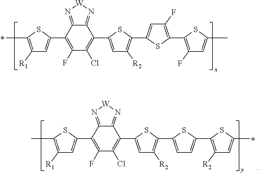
C1([R1])=C(C)SC(C2=C(F)C(Cl)=C(C3=CC([R2])=C(C4=CC(F)=C(C5=C(F)C=C(C)S5)S4)S3)C3=N[W]N=C23)=C1.C1([R1])=C(C)SC(C2=C(F)C(Cl)=C(C3=CC([R2])=C(C4=CC=C(C5=C([R2])C=C(C)S5)S4)S3)C3=N[W]N=C23)=C1
